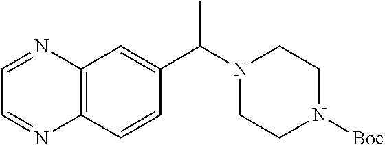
C1CN(C(C2=CC3=C(N=CC=N3)C=C2)C)CCN1[Boc]
